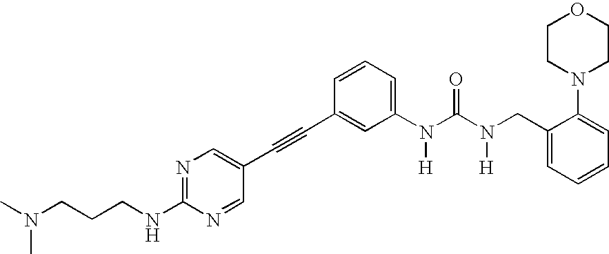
N1=C(NCCCN(C)C)N=CC(C#CC2=CC(N(C(N(CC3=CC=CC=C3N3CCOCC3)[H])=O)[H])=CC=C2)=C1
